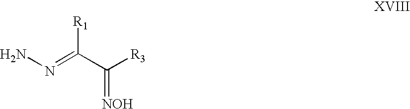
NN=C(C([R3])=[NOH])[R1]
